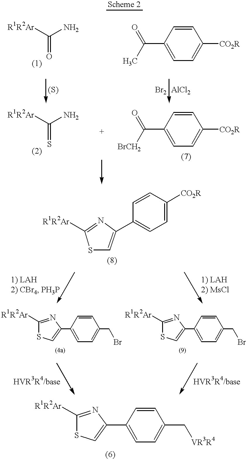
[R1R2Ar]C(N)=O.C1(C(C)=O)=CC=C([CO2R])C=C1.[R1R2Ar]C(N)=S.C1(C([BrCH2])=O)=CC=C([CO2R])C=C1.C1([R1R2Ar])=NC(C2=CC=C([CO2R])C=C2)=CS1.C1([R1R2Ar])=NC(C2=CC=C(CBr)C=C2)=CS1.C1([R1R2Ar])=NC(C2=CC=C(CBr)C=C2)=CS1.C1([R1R2Ar])=NC(C2=CC=C(C[VR3R4])C=C2)=CS1
